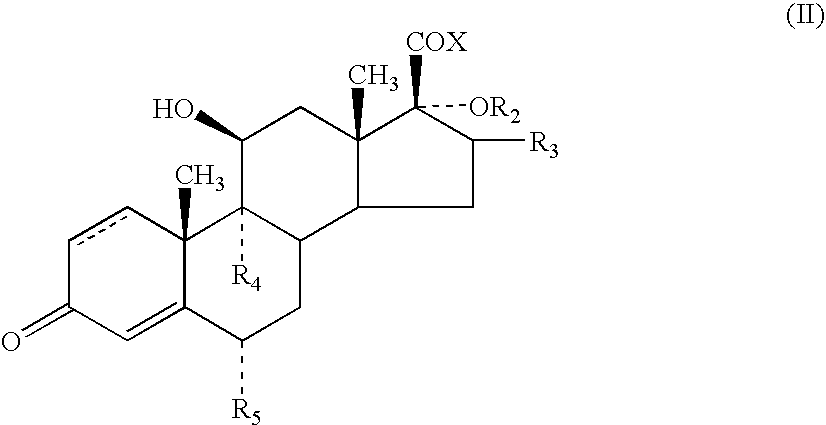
C1=C2C(C)(ccC1=O)C1([R4])C(CC2[R5])C2C(C)(CC1O)C([COX])([OR2])C([R3])C2
